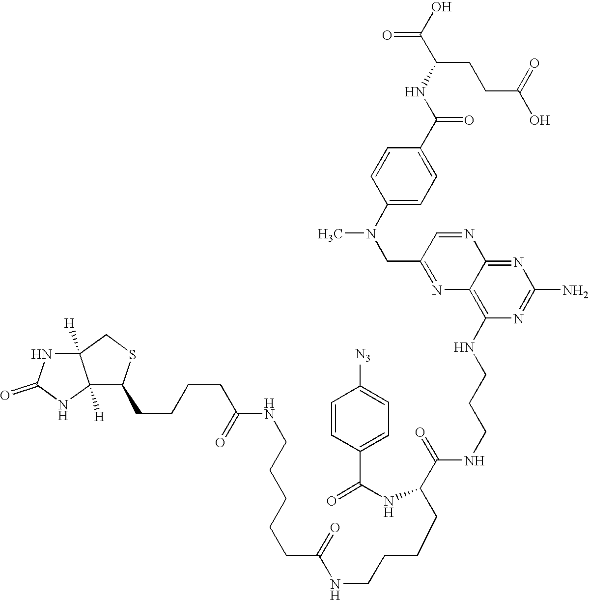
C12([H])C([H])(NC(=O)N1)CSC2CCCCC(NCCCCCC(=O)NCCCCC(NC(=O)C1=CC=C([N3])C=C1)C(NCCCNC1=C2C(=NC(N)=N1)N=CC(CN(C1=CC=C(C(NC(CCC(O)=O)C(=O)O)=O)C=C1)C)=N2)=O)=O
